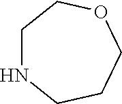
C1NCCCOC1
